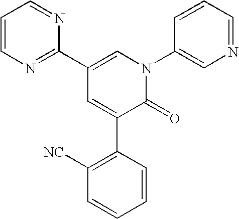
C1(C2=NC=CC=N2)=CN(C2=CN=CC=C2)C(=O)C(C2=C([NC])C=CC=C2)=C1
